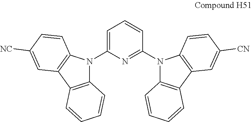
C1=C(N2C3=C(C4=C2C=CC([NC])=C4)C=CC=C3)N=C(N2C3=C(C4=C2C=CC([CN])=C4)C=CC=C3)C=C1
